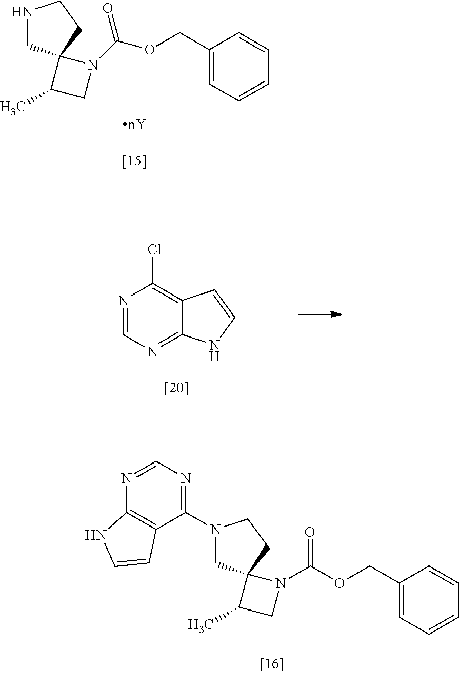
C1(COC(N2CC(C)C23CNCC3)=O)=CC=CC=C1.N1=CN=C2C(=C1Cl)C=CN2.N1=CN=C(N2CC3(CC2)C(C)CN3C(OCC2=CC=CC=C2)=O)C2=C1NC=C2
